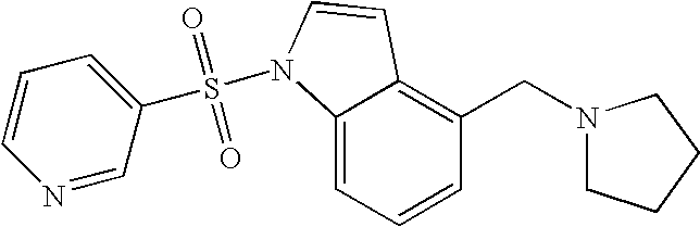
C1=CC=C2C(=C1CN1CCCC1)C=CN2S(=O)(=O)C1=CC=CN=C1
